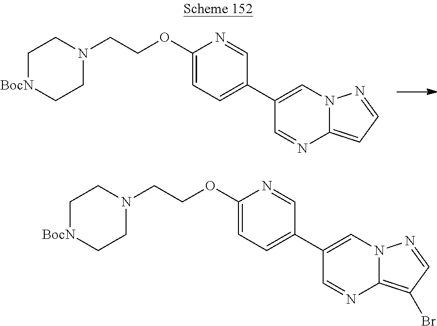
C1(OCCN2CC[BocN]CC2)=CC=C(C2=CN3C(=CC=N3)N=C2)C=N1.C1(OCCN2CC[BocN]CC2)=CC=C(C2=CN3C(=C(Br)C=N3)N=C2)C=N1
